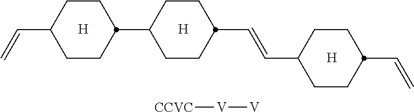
[H].[H].[H].C1CC(C2CCC(C=C)CC2)CCC1C=CC1CCC(C=C)CC1.[CCVC][V][V]
